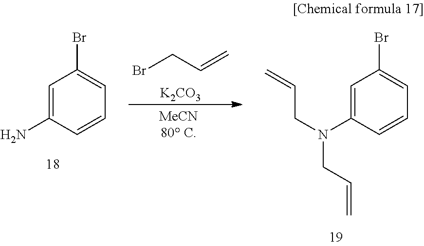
[K2CO3].BrCC=C.C1=C(N)C=CC=C1Br.C1=C(N(CC=C)CC=C)C=CC=C1Br
